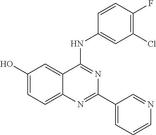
OC1=CC=C2C(=C1)C(NC1=CC(Cl)=C(F)C=C1)=NC(C1=CC=CN=C1)=N2
